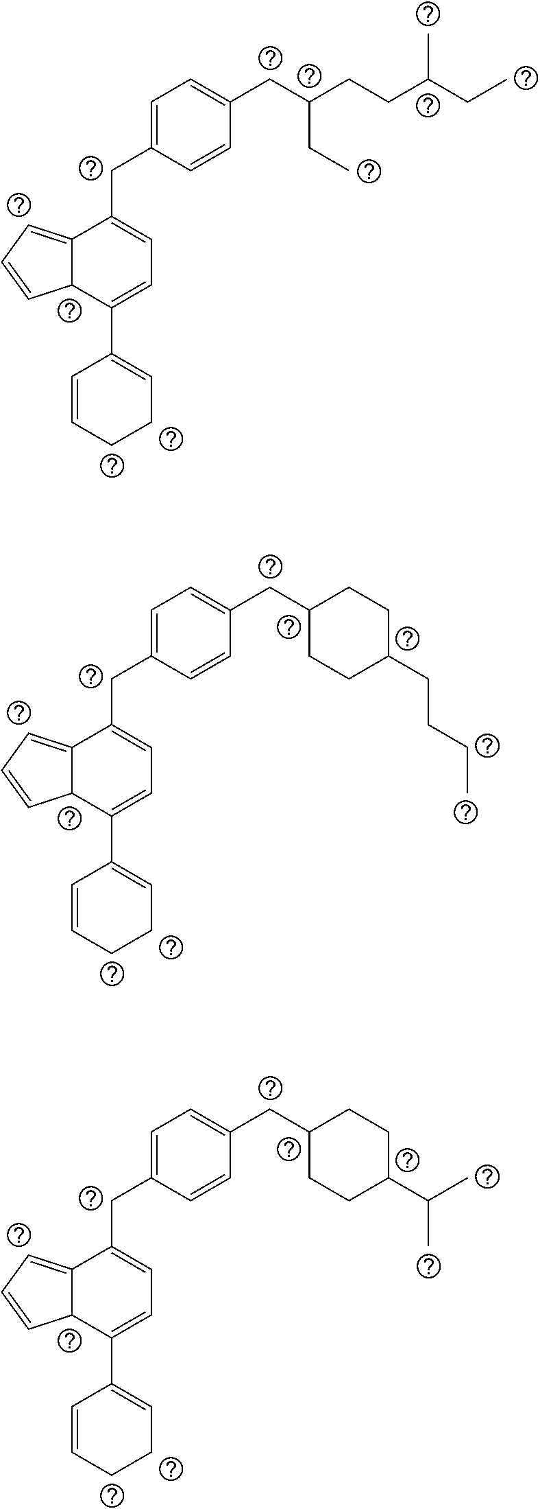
C(C1CCC(CCCC)CC1)C1=CC=C(CC2=CC=C(C3=CCCC=C3)C3C2=CC=C3)C=C1.C(C1CCC(C(C)C)CC1)C1=CC=C(CC2=CC=C(C3=CCCC=C3)C3C2=CC=C3)C=C1.C(C(CCC(CC)C)CC)C1=CC=C(CC2=CC=C(C3=CCCC=C3)C3C2=CC=C3)C=C1
